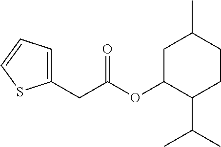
C1(OC(CC2=CC=CS2)=O)CC(C)CCC1C(C)C
